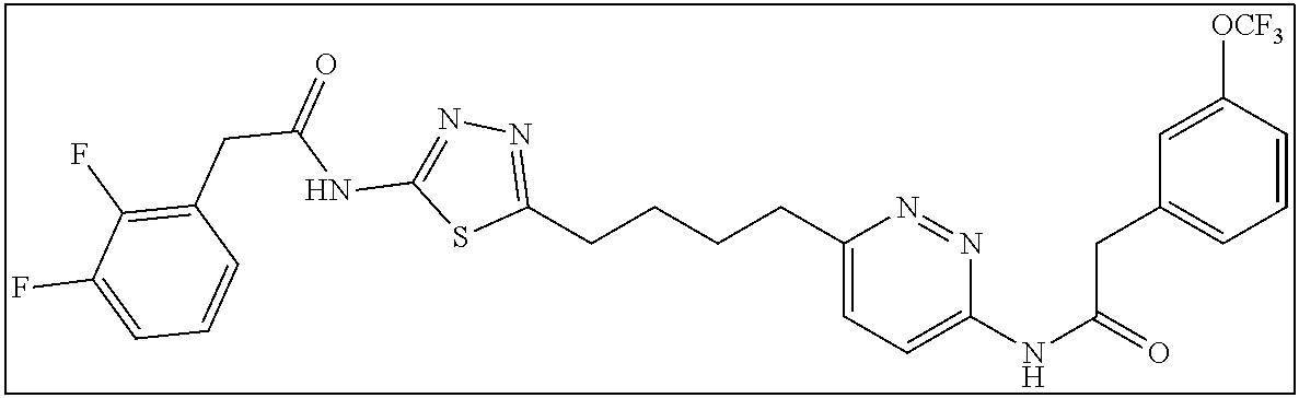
C1(CCCCC2=CC=C(NC(=O)CC3=CC=CC([OCF3])=C3)N=N2)=NN=C(NC(CC2=C(F)C(F)=CC=C2)=O)S1
